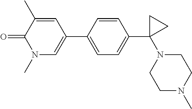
C1=C(C2=CN(C)C(=O)C(C)=C2)C=CC(C2(N3CCN(C)CC3)CC2)=C1
